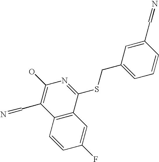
C12=C(C(SCC3=CC=CC(C=N)=C3)=NC(O)=C1C=N)C=C(F)C=C2
